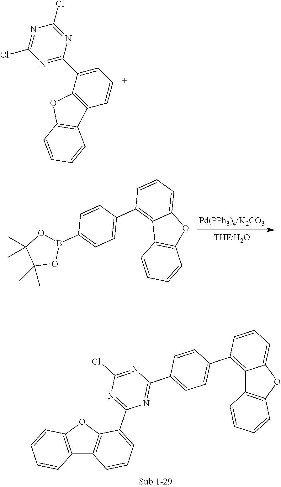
N1=C(C2=CC=CC3=C2OC2=C3C=CC=C2)N=C(Cl)N=C1Cl.C1=CC(C2=CC=C(B3OC(C)(C)C(C)(C)O3)C=C2)=C2C(=C1)OC1=C2C=CC=C1.C12=C(C3=CC=C(C4=NC(C5=CC=CC6=C5OC5=C6C=CC=C5)=NC(Cl)=N4)C=C3)C=CC=C1OC1=C2C=CC=C1
